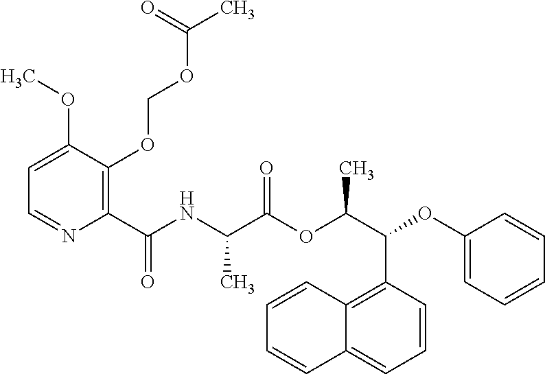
C1=C(OC)C(OCOC(C)=O)=C(C(NC(C(OC(C(C2=C3C(=CC=C2)C=CC=C3)OC2=CC=CC=C2)C)=O)C)=O)N=C1
